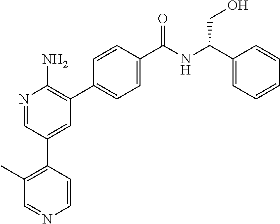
N1=CC(C2=C(C)C=NC=C2)=CC(C2=CC=C(C([NH]C(C3=CC=CC=C3)CO)=O)C=C2)=C1N
